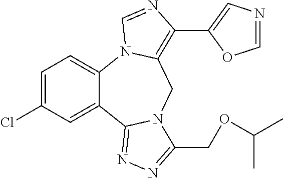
C1=C(Cl)C=C2C(=C1)N1C(=C(C3=CN=CO3)N=C1)CN1C2=NN=C1COC(C)C
